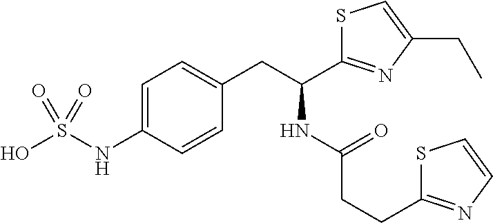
C1=C(NS(O)(=O)=O)C=CC(CC(NC(=O)CCC2=NC=CS2)C2=NC(CC)=CS2)=C1
